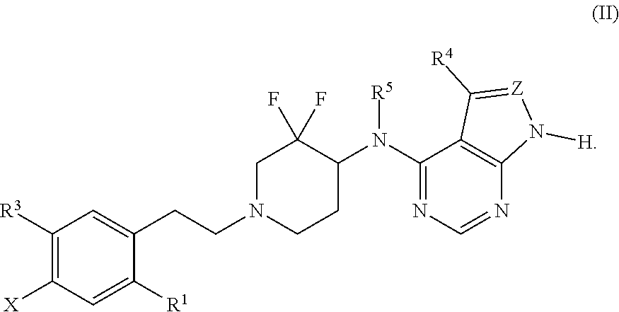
C1([R3])=C([X])C=C([R1])C(CCN2CCC(N(C3=NC=NC4=C3C([R4])=[Z]N4[H])[R5])C(F)(F)C2)=C1
